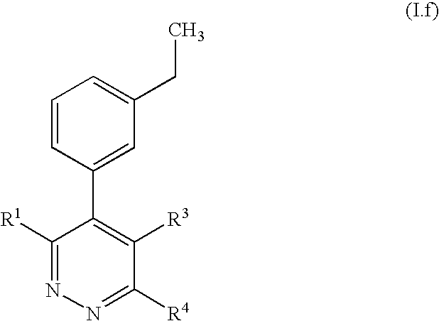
C1=CC(C2=C([R3])C([R4])=NN=C2[R1])=CC(CC)=C1
